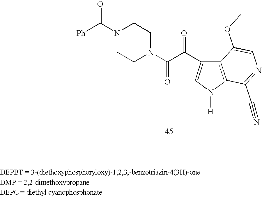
C12=C(N([H])C=C1C(C(N1CCN(C([Ph])=O)CC1)=O)=O)C(C#N)=NC=C2OC
